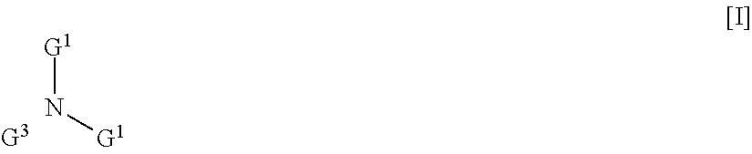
N([G1])[G1]
